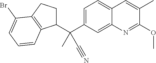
C1=C(C(C)(C#N)C2CCC3=C2C=CC=C3Br)C=C2C(=C1)C=C(C)C(OC)=N2
